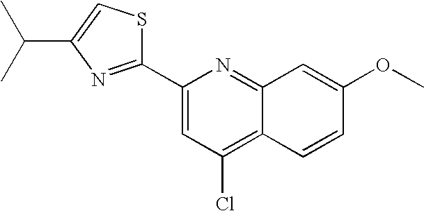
C1(C2=NC(C(C)C)=CS2)=CC(Cl)=C2C(=N1)C=C(OC)C=C2
